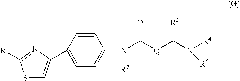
S1C=C(C2=CC=C(N(C([Q]C(N([R4])[R5])[R3])=O)[R2])C=C2)N=C1[R]
